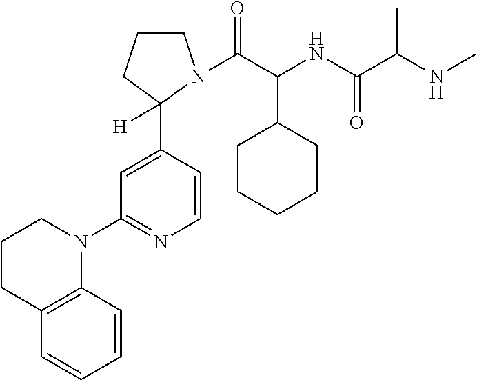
C1=CC(C2([H])CCCN2C(C(NC(C(NC)C)=O)C2CCCCC2)=O)=CC(N2CCCC3=C2C=CC=C3)=N1
